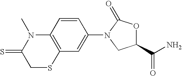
C12=C(C=C(N3C(=O)OC(C(N)=O)C3)C=C1)SCC(=S)N2C
